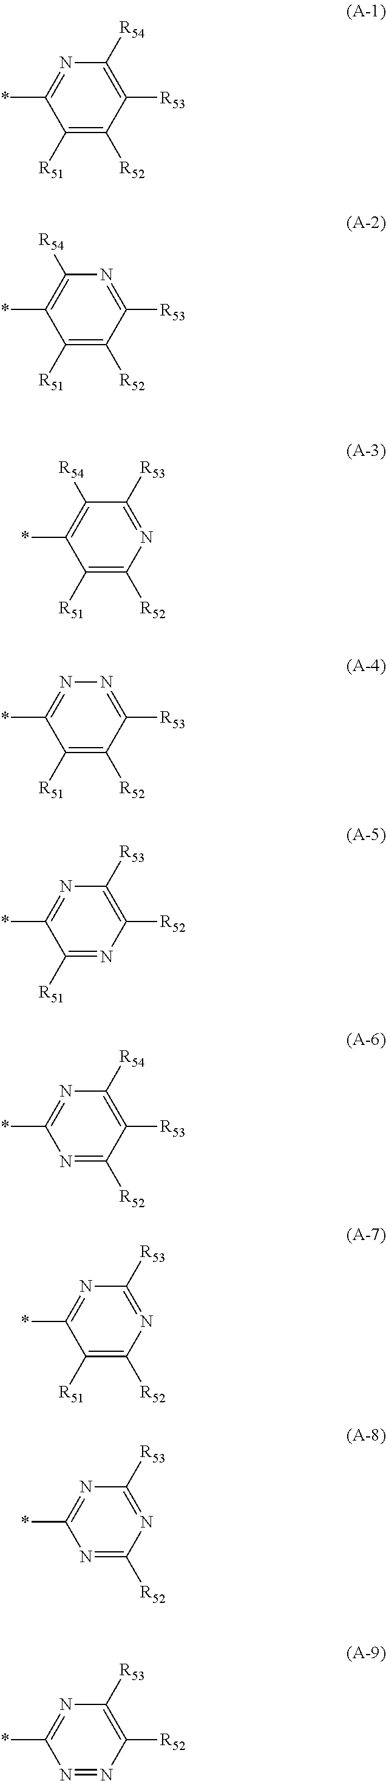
C1([R51])=C([R52])C([R53])=C([R54])N=C1*.C1([R51])=C([R52])C([R53])=NC([R54])=C1*.C1([R51])=C([R52])N=C([R53])C([R54])=C1*.C1([R51])=C([R52])C([R53])=NN=C1*.C1([R51])=NC([R52])=C([R53])N=C1*.N1=C([R52])C([R53])=C([R54])N=C1*.C1([R51])=C([R52])N=C([R53])N=C1*.N1=C([R52])N=C([R53])N=C1*.N1=NC([R52])=C([R53])N=C1*
